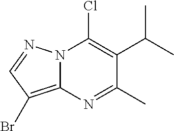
N12C(=C(Br)C=N1)N=C(C)C(C(C)C)=C2Cl
